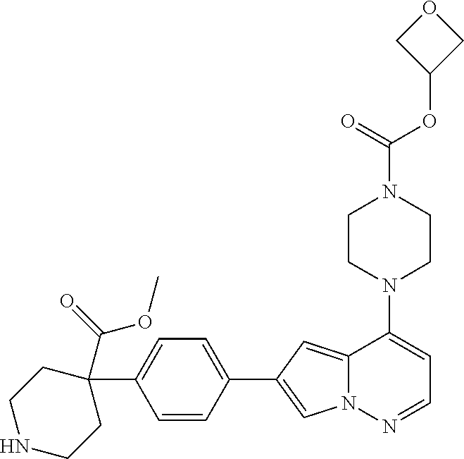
N1(C2=CC=NN3C2=CC(C2=CC=C(C4(C(=O)OC)CCNCC4)C=C2)=C3)CCN(C(OC2COC2)=O)CC1
